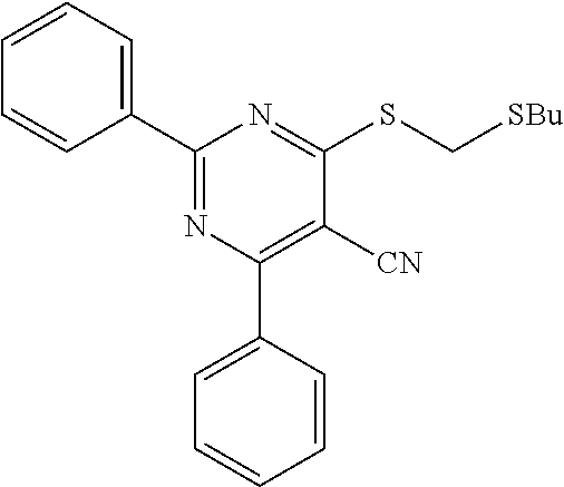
C1([CN])=C(C2=CC=CC=C2)N=C(C2=CC=CC=C2)N=C1SC[SBu]
